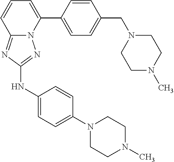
C1=CC(C2=CC=CC3=NC(NC4=CC=C(N5CCN(C)CC5)C=C4)=NN23)=CC=C1CN1CCN(C)CC1
